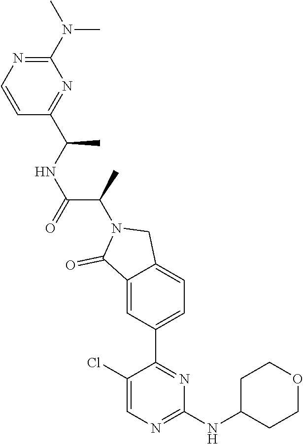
C1=CN=C(N(C)C)N=C1C(C)NC(C(N1C(=O)C2=CC(C3=NC(NC4CCOCC4)=NC=C3Cl)=CC=C2C1)C)=O
